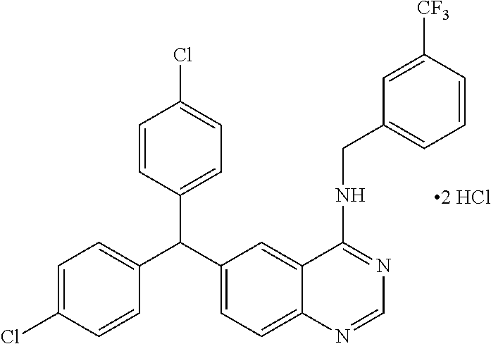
C1=C(Cl)C=CC(C(C2=CC=C3C(=C2)C(NCC2=CC=CC([CF3])=C2)=NC=N3)C2=CC=C(Cl)C=C2)=C1
